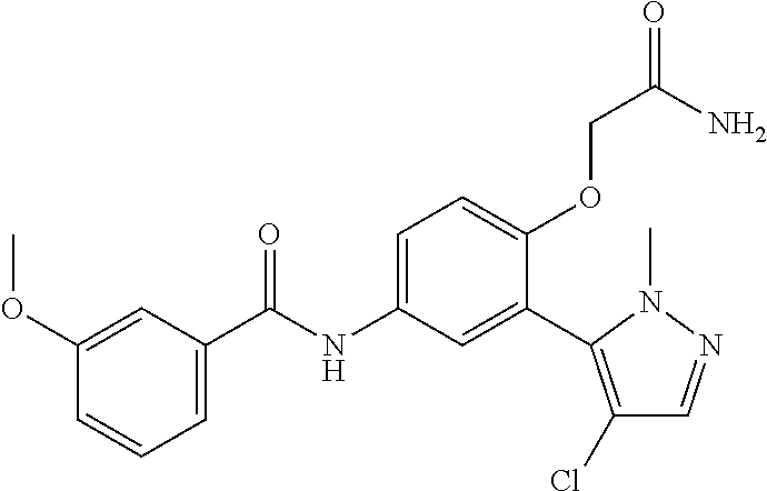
C1(OC)=CC(C(=O)NC2=CC=C(OCC(N)=O)C(C3=C(Cl)C=NN3C)=C2)=CC=C1
